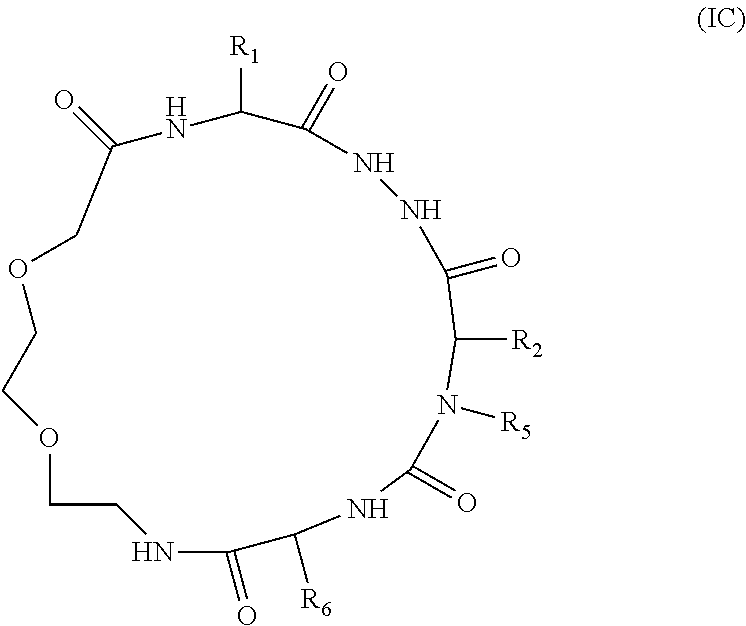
C1(=O)C([R2])N([R5])C(=O)NC([R6])C(=O)NCCOCCOCC(=O)NC([R1])C(=O)NN1
